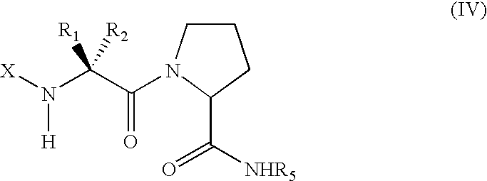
N(C(C(=O)N1CCCC1C([NHR5])=O)([R1])[R2])([X])[H]
